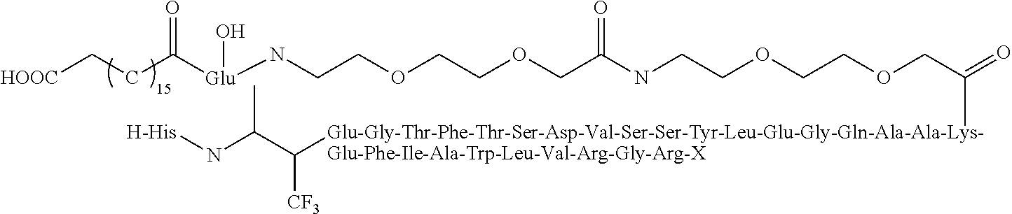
[HOOC]CCC([Glu](NCCOCCOCC(NCCOCCOCC(=O)[Glu-Gly-Thr-Phe-Thr-Ser-Asp-Val-Ser-Ser-Tyr-Leu-Glu-Gly-Gln-Ala-Ala-Lys-Glu-Phe-Ile-Ala-Trp-Leu-Val-Arg-Gly-Arg-X]C(C(N[H-His])C)[CF3])=O)O)=O
